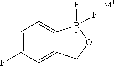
C12=CC=C(F)C=C1COB2(F)F.[M+]
